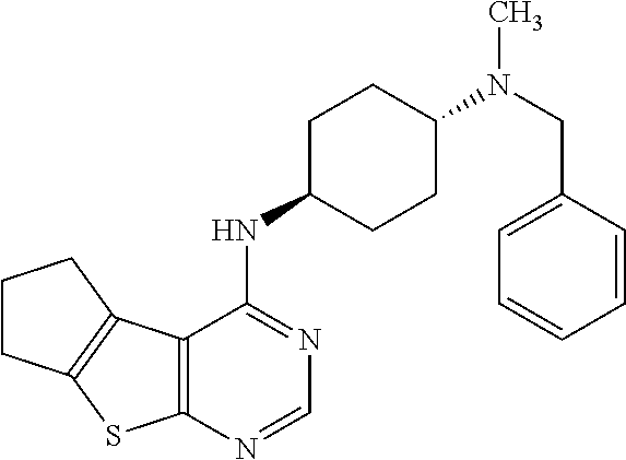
C1CC2=C(C1)C1=C(S2)N=CN=C1NC1CCC(N(CC2=CC=CC=C2)C)CC1
